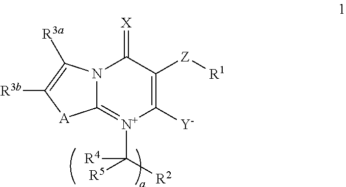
N12C(=[N+](C([R2])([R5])[R4])C([Y])=C([Z][R1])C1=[X])[A]C([R3b])=C2[R3a]
